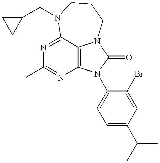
N1=C2C3=C(N=C1C)N(C1=CC=C(C(C)C)C=C1Br)C(=O)N3CCCN2CC1CC1
